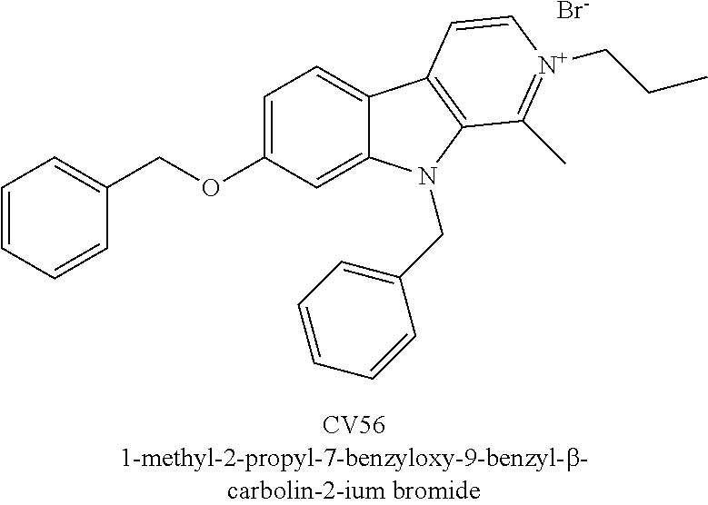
[Br-].C1=CC=CC(COC2=CC=C3C(=C2)N(CC2=CC=CC=C2)C2=C3C=C[N+](CCC)=C2C)=C1
